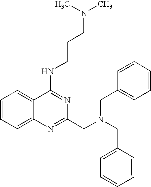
C1=CC=C2C(=C1)C(NCCCN(C)C)=NC(CN(CC1=CC=CC=C1)CC1=CC=CC=C1)=N2
